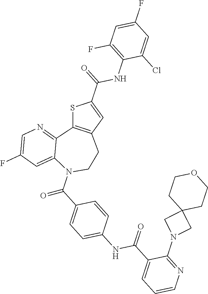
S1C2=C(C=C1C(NC1=C(F)C=C(F)C=C1Cl)=O)CCN(C(=O)C1=CC=C(NC(=O)C3=CC=CN=C3N3CC4(C3)CCOCC4)C=C1)C1=CC(F)=CN=C21
